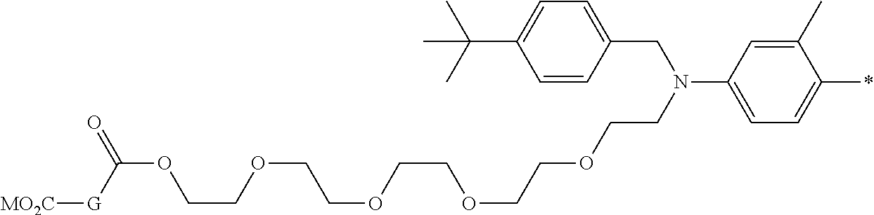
C1(C)=CC(N(CCOCCOCCOCCOCCOC(=O)[G][MO2C])CC2=CC=C(C(C)(C)C)C=C2)=CC=C1*
